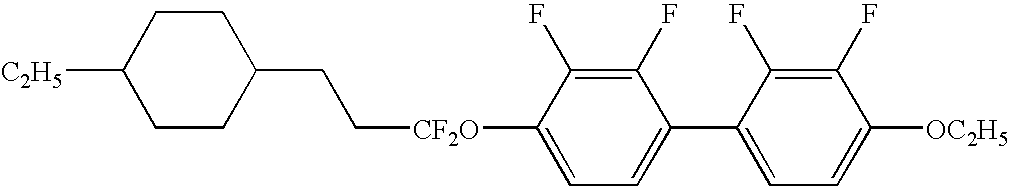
C1CC(CC[CF2O]C2=CC=C(C3=CC=C([OC2H5])C(F)=C3F)C(F)=C2F)CCC1[C2H5]
